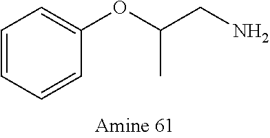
C1=CC(OC(CN)C)=CC=C1
